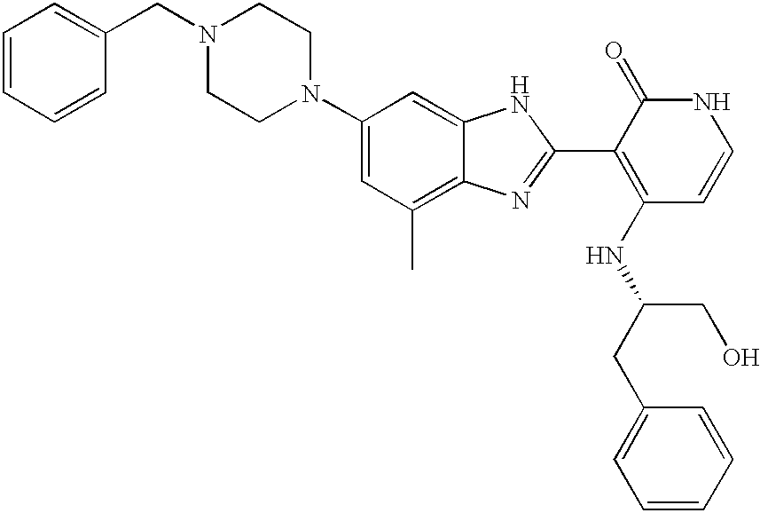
C1(N2CCN(CC3=CC=CC=C3)CC2)=CC(C)=C2C(=C1)NC(C1=C(NC(CC3=CC=CC=C3)CO)C=CNC1=O)=N2
